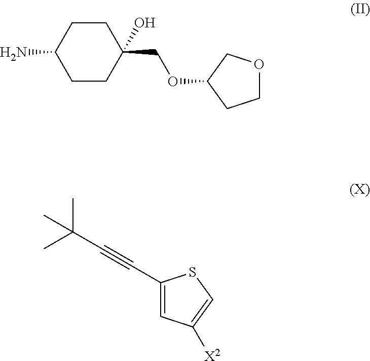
C1(N)CCC(COC2CCOC2)(O)CC1.C1(C#CC(C)(C)C)=CC([X2])=CS1
